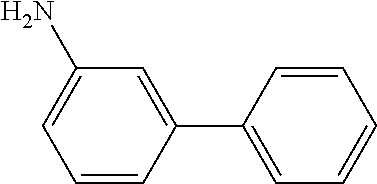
C1=CC(C2=CC=CC=C2)=CC(N)=C1
